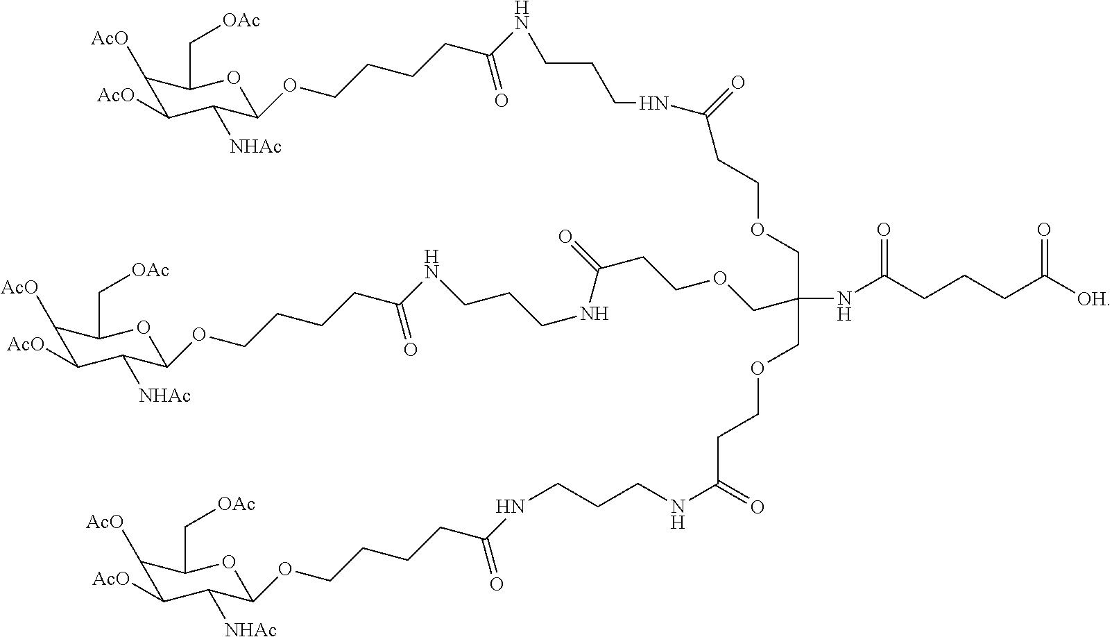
C1([AcO])C([AcO])C([NHAc])C(OCCCCC(NCCCNC(=O)CCOCC(NC(CCCC([OH])=O)=O)(COCCC(=O)NCCCNC(CCCCOC2C([NHAc])C([AcO])C([AcO])C(C[OAc])O2)=O)COCCC(NCCCNC(CCCCOC2C([NHAc])C([AcO])C([AcO])C(C[OAc])O2)=O)=O)=O)OC1C[OAc]
